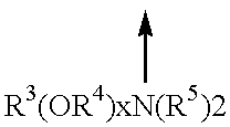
C->C
